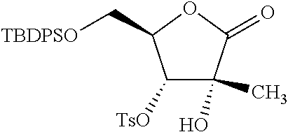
C1([TsO])C(C)(O)C(=O)OC1C[TBDPSO]
